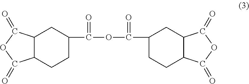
C12C(CCC(C(=O)OC(C3CCC4C(C3)C(=O)OC4=O)=O)C1)C(=O)OC2=O
